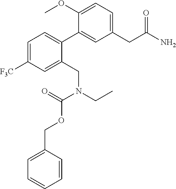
C1=C([F3C])C=C(CN(C(OCC2=CC=CC=C2)=O)CC)C(C2=CC(CC(N)=O)=CC=C2OC)=C1
